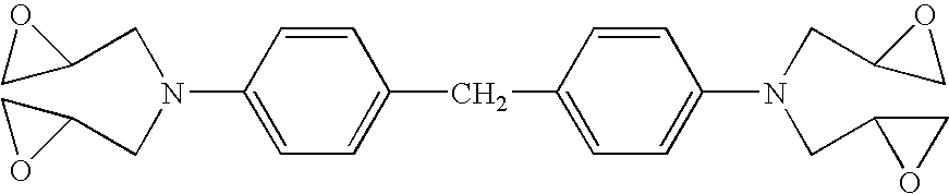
C1=CC(N(CC2OC2)CC2CO2)=CC=C1CC1=CC=C(N(CC2CO2)CC2CO2)C=C1
